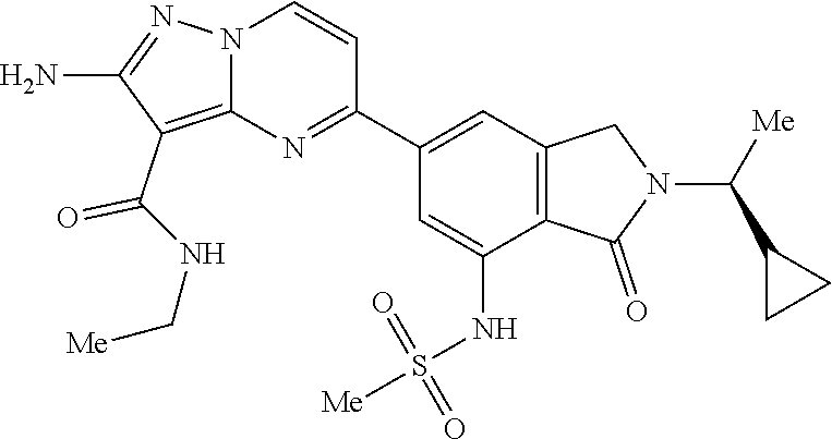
C1(N)=NN2C(=C1C(NC[Me])=O)N=C(C1=CC3=C(C(=O)N(C(C4CC4)[Me])C3)C(NS(=O)(=O)[Me])=C1)C=C2
